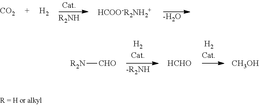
[-H2O].[CO2].[H2].[CHO][R2N].[HCHO].[CH3OH]
